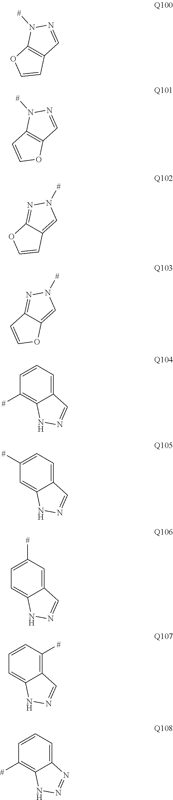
C12=CC([#])=CC=C1NN=C2.C12=C(N([#])N=C1)OC=C2.C12=C(N([#])N=C1)C=CO2.C12=CN([#])N=C1OC=C2.C12=CN([#])N=C1C=CO2.C12=CC=CC([#])=C1NN=C2.C12=CC=C([#])C=C1NN=C2.C12=C([#])C=CC=C1NN=C2.C12=CC=CC([#])=C1NN=N2
